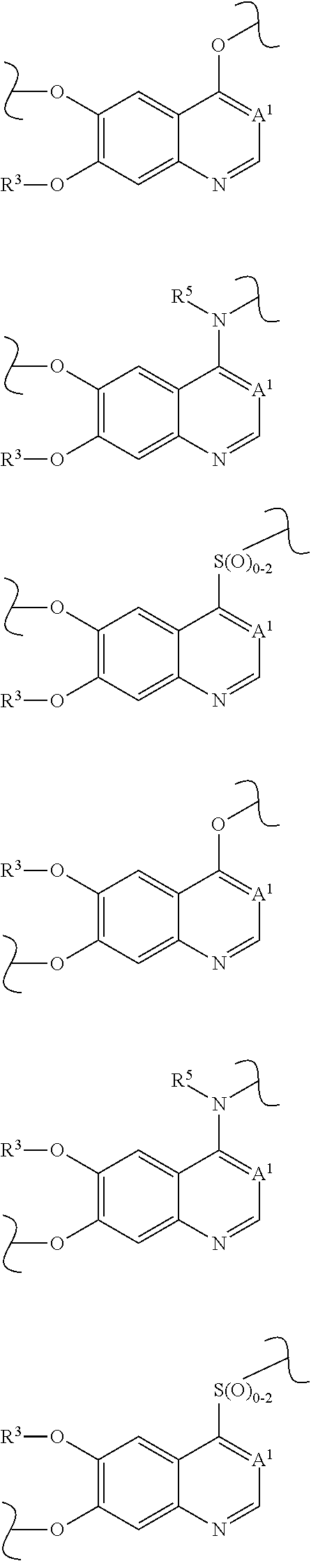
C1(OC)=C(O[R3])C=C2C(=C1)C(OC)=[A1]C=N2.C1(OC)=C(O[R3])C=C2C(=C1)C(N(C)[R5])=[A1]C=N2.C1(OC)=C(O[R3])C=C2C(=C1)C([S(O)0-2]C)=[A1]C=N2.C1(O[R3])=C(OC)C=C2C(=C1)C(OC)=[A1]C=N2.C1(O[R3])=C(OC)C=C2C(=C1)C(N(C)[R5])=[A1]C=N2.C1(O[R3])=C(OC)C=C2C(=C1)C([S(O)0-2]C)=[A1]C=N2
